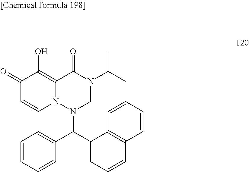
C1=CC=CC(C(C2=CC=CC3=C2C=CC=C3)N2N3C(=C(O)C(=O)C=C3)C(=O)N(C(C)C)C2)=C1
